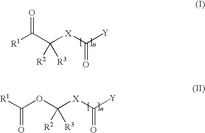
[R1]C(C([X]C([Y])=O)([R2])[R3])=O.C(OC([X]C([Y])=O)([R2])[R3])([R1])=O
